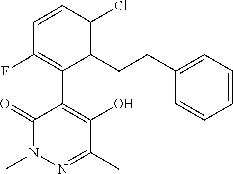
CN1N=C(C)C(O)=C(C2=C(F)C=CC(Cl)=C2CCC2=CC=CC=C2)C1=O
